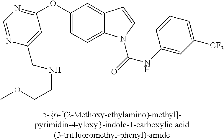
C1=C(OC2=NC=NC(CNCCOC)=C2)C=C2C(=C1)N(C(=O)NC1=CC([CF3])=CC=C1)C=C2
